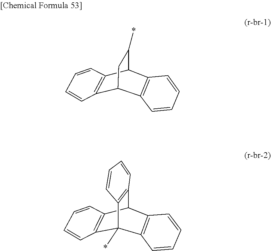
C12=C(C=CC=C1)C1C(*)CC2C2=C1C=CC=C2.C12=C(C3C4=C(C=CC=C4)C1(*)C1=C3C=CC=C1)C=CC=C2
